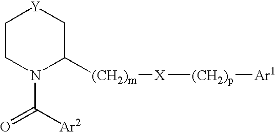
C1CN(C([Ar2])=O)C([(CH2)m][X][(CH2)p][Ar1])C[Y]1
